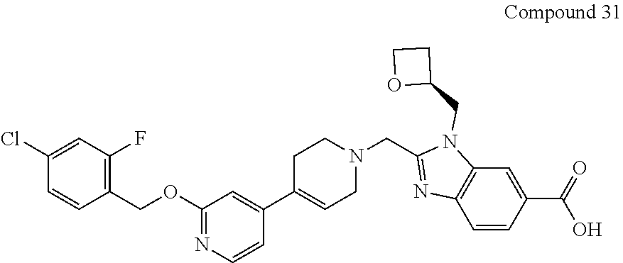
C1(Cl)=CC(F)=C(COC2=NC=CC(C3=CCN(CC4=NC5=C(N4CC4CCO4)C=C(C(O)=O)C=C5)CC3)=C2)C=C1
